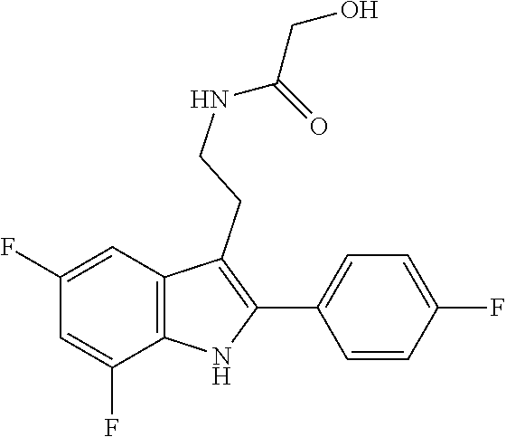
N(CCC1=C(C2=CC=C(F)C=C2)NC2=C1C=C(F)C=C2F)C(=O)CO
